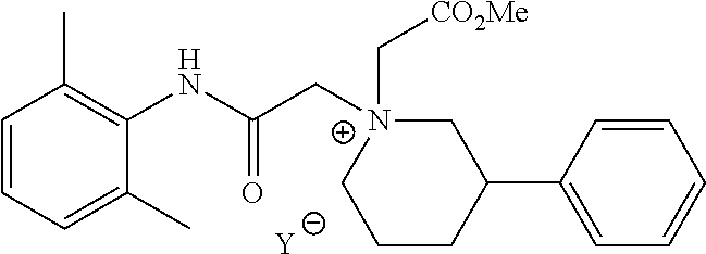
[Y].C1=CC=C(C)C(NC(C[N+]2(C[CO2Me])CC(C3=CC=CC=C3)CCC2)=O)=C1C
